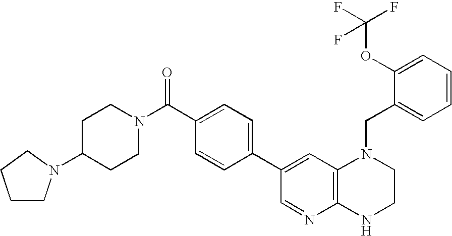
C1C(N2CCCC2)CCN(C(C2=CC=C(C3=CC4=C(N=C3)NCCN4CC3=CC=CC=C3OC(F)(F)F)C=C2)=O)C1
